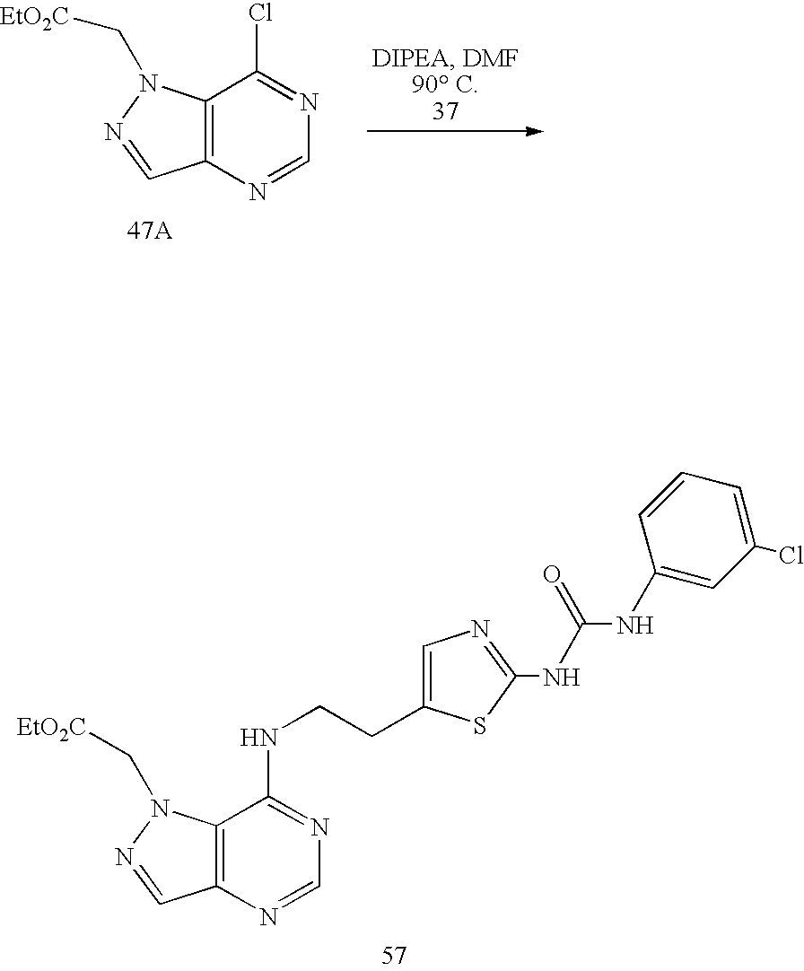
C12=C(N=CN=C1Cl)C=NN2C[EtO2C].C12=C(N=CN=C1NCCC1=CN=C(NC(NC3=CC(Cl)=CC=C3)=O)S1)C=NN2C[EtO2C]
